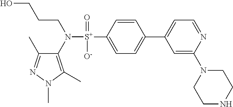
C1(C)=NN(C)C(C)=C1N([S+](C1=CC=C(C2=CC=NC(N3CCNCC3)=C2)C=C1)(=O)[O-])CCCO
